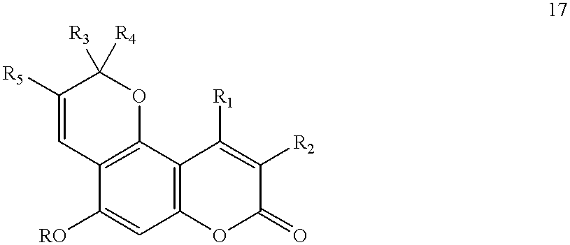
C1([RO])=CC2=C(C3=C1C=C([R5])C([R3])([R4])O3)C([R1])=C([R2])C(=O)O2
